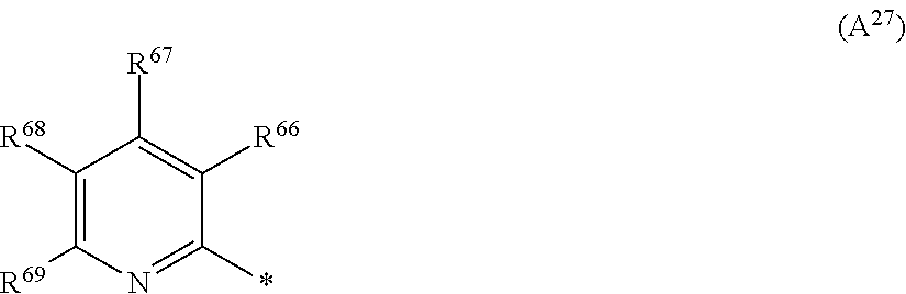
C1([R68])=C([R69])N=C(*)C([R66])=C1[R67]
